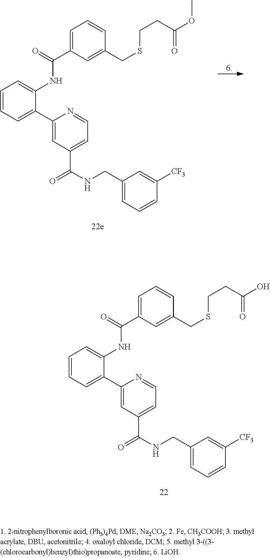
C1(C2=CC(C(NCC3=CC=CC([CF3])=C3)=O)=CC=N2)=CC=CC=C1NC(C1=CC=CC(CSCCC(OC)=O)=C1)=O.C1(C2=CC(C(NCC3=CC=CC([CF3])=C3)=O)=CC=N2)=CC=CC=C1NC(C1=CC=CC(CSCCC(O)=O)=C1)=O
